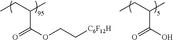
CCC(C)C(OCC[C6F12H])=O.CCC(C)C(O)=O
